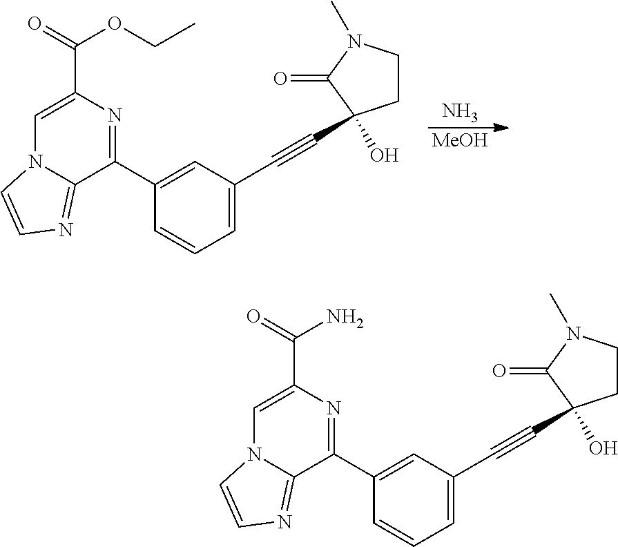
N.[MeOH].C(C1=CN2C(=NC=C2)C(C2=CC(C#CC3(O)CCN(C)C3=O)=CC=C2)=N1)(=O)OCC.C(C1=CN2C(=NC=C2)C(C2=CC(C#CC3(O)CCN(C)C3=O)=CC=C2)=N1)(=O)N
